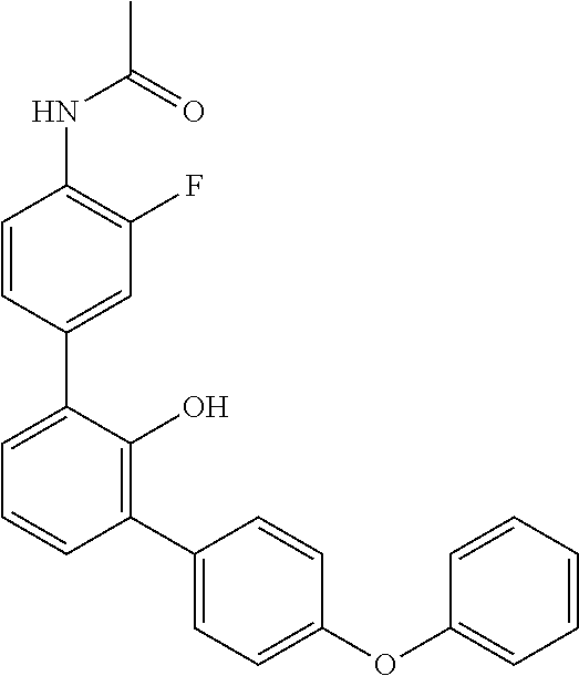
C1(NC(C)=O)=C(F)C=C(C2=CC=CC(C3=CC=C(OC4=CC=CC=C4)C=C3)=C2O)C=C1
